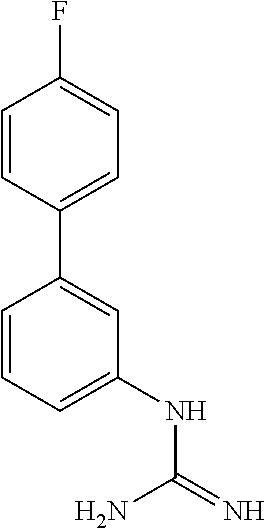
C1(NC(=N)N)=CC=CC(C2=CC=C(F)C=C2)=C1
